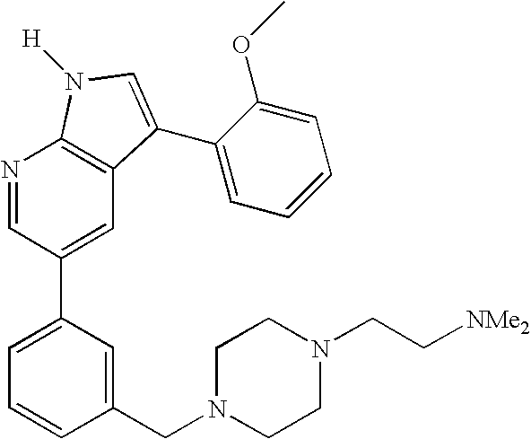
N1=CC(C2=CC=CC(CN3CCN(CC[NMe2])CC3)=C2)=CC2=C1N([H])C=C2C1=CC=CC=C1OC
